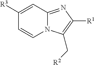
N12C(=NC([R1])=C1C[R2])C=C([R3])C=C2
